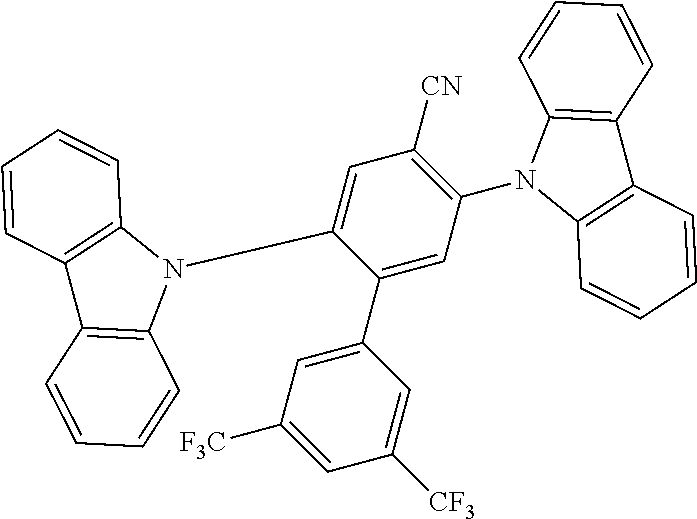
C1(C2=CC([F3C])=CC([CF3])=C2)=CC(N2C3=C(C4=C2C=CC=C4)C=CC=C3)=C([CN])C=C1N1C2=C(C3=C1C=CC=C3)C=CC=C2
